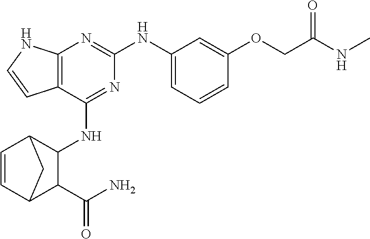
C12=C(C(NC3C4C=CC(C3C(N)=O)C4)=NC(NC3=CC=CC(OCC(NC)=O)=C3)=N1)C=CN2
